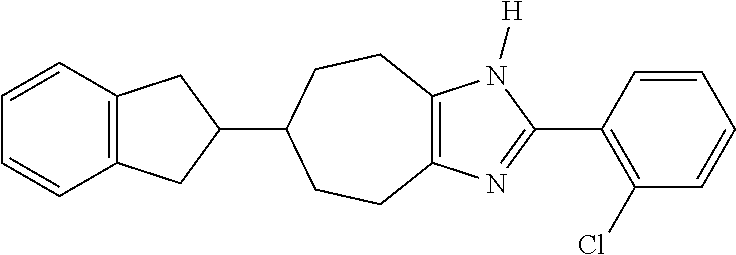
C12=C(N([H])C(C3=C(Cl)C=CC=C3)=N1)CCC(C1CC3=C(C1)C=CC=C3)CC2
